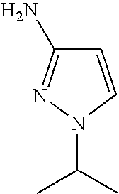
C1(N)=NN(C(C)C)C=C1
